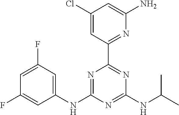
C1(NC2=NC(C3=NC(N)=CC(Cl)=C3)=NC(NC(C)C)=N2)=CC(F)=CC(F)=C1
